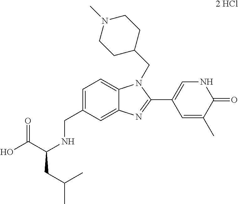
C1=C(CNC(C(O)=O)CC(C)C)C=C2C(=C1)N(CC1CCN(C)CC1)C(C1=CNC(=O)C(C)=C1)=N2.[2 HCl]
